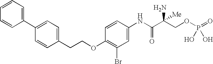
C1=CC=CC(C2=CC=C(CCOC3=C(Br)C=C(NC(C(COP(=O)(O)O)(N)[Me])=O)C=C3)C=C2)=C1
